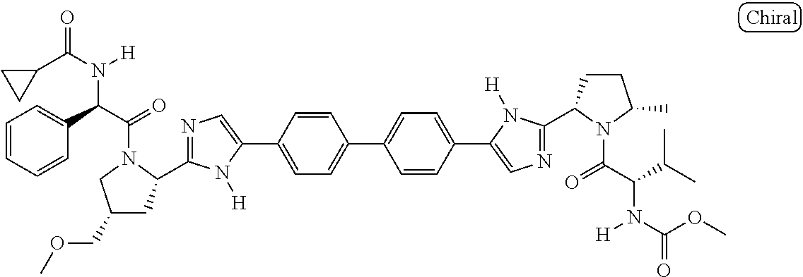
C1=C(C2=CC=C(C3=CC=C(C4=CN=C(C5CCC(C)N5C(=O)C(C(C)C)N([H])C(OC)=O)N4[H])C=C3)C=C2)N([H])C(C2CC(COC)CN2C(=O)C(C2=CC=CC=C2)N([H])C(C2CC2)=O)=N1
